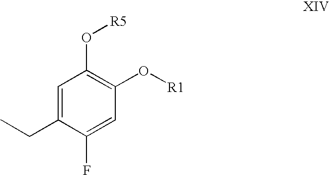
C1=C(CC)C(F)=CC(O[R1])=C1O[R5]
